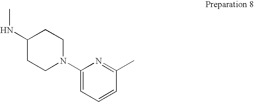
C1(NC)CCN(C2=CC=CC(C)=N2)CC1
